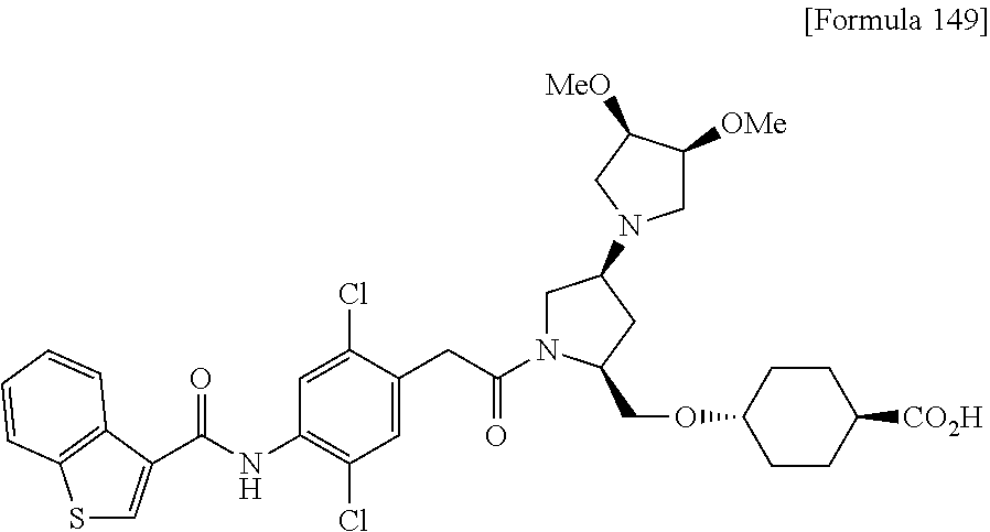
C1=C(C(NC2=C(Cl)C=C(CC(=O)N3CC(N4CC([OMe])C([MeO])C4)CC3COC3CCC([CO2H])CC3)C(Cl)=C2)=O)C2=C(C=CC=C2)S1
